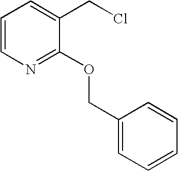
C1=CN=C(OCC2=CC=CC=C2)C(CCl)=C1
